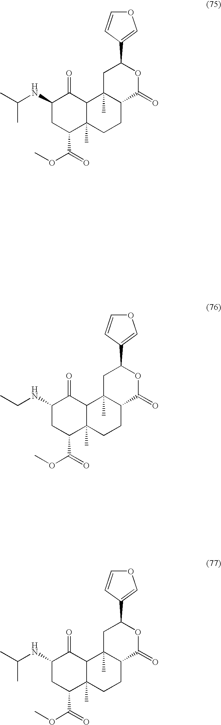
C1(NC(C)C)CC(C(=O)OC)C2(C)C(C1=O)C1(C)C(CC2)C(=O)OC(C2=COC=C2)C1.C1(NCC)CC(C(=O)OC)C2(C)C(C1=O)C1(C)C(CC2)C(=O)OC(C2=COC=C2)C1.C1(NC(C)C)CC(C(=O)OC)C2(C)C(C1=O)C1(C)C(CC2)C(=O)OC(C2=COC=C2)C1
